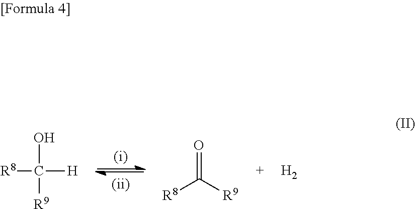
[H2].[R8]C([H])(O)[R9].[R8]C([R9])=O
